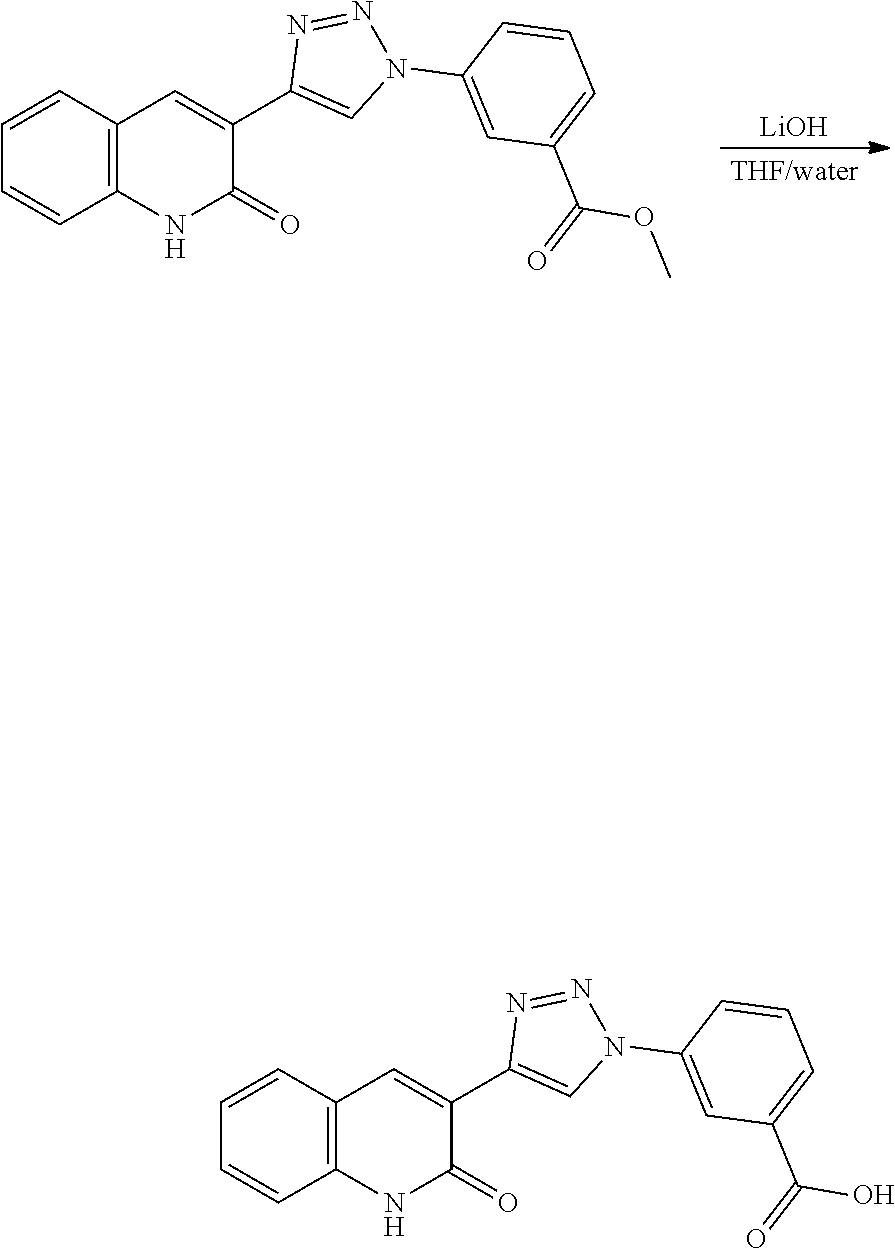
C1=C(C2=CC3=C(C=CC=C3)NC2=O)N=NN1C1=CC(C(=O)O)=CC=C1.C1=C(C2=CC3=C(C=CC=C3)NC2=O)N=NN1C1=CC(C(=O)OC)=CC=C1.[LiOH].[THF/water]
